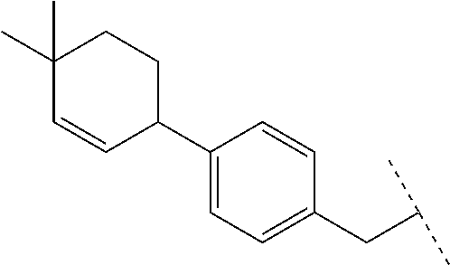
C1=C(C2C=CC(C)(C)CC2)C=CC(CC(C)C)=C1
